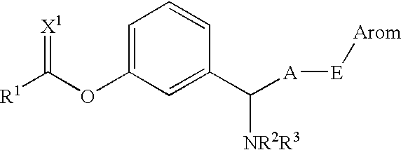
O(C([R1])=[X1])C1=CC=CC(C([A][E][Arom])[NR2R3])=C1
